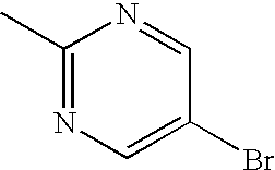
C1(C)=NC=C(Br)C=N1
